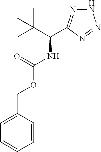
C(NC(=O)OCC1=CC=CC=C1)(C(C)(C)C)C1=NNN=N1
